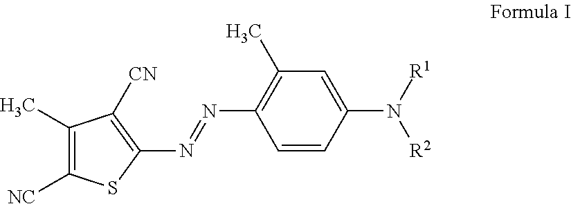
C1(C)=C([NC])SC(N=NC2=C(C)C=C(N([R2])[R1])C=C2)=C1[CN]
